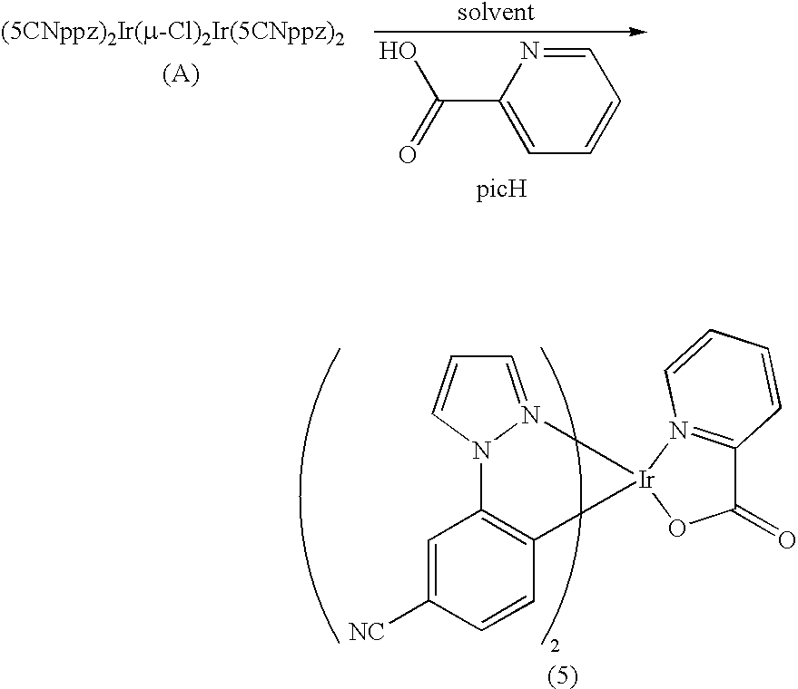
C1(C(=O)O)=CC=CC=N1.C1=C([NC])C=CC2=C1N1C=CC=N1[Ir]21N2=C(C(=O)O1)C=CC=C2
